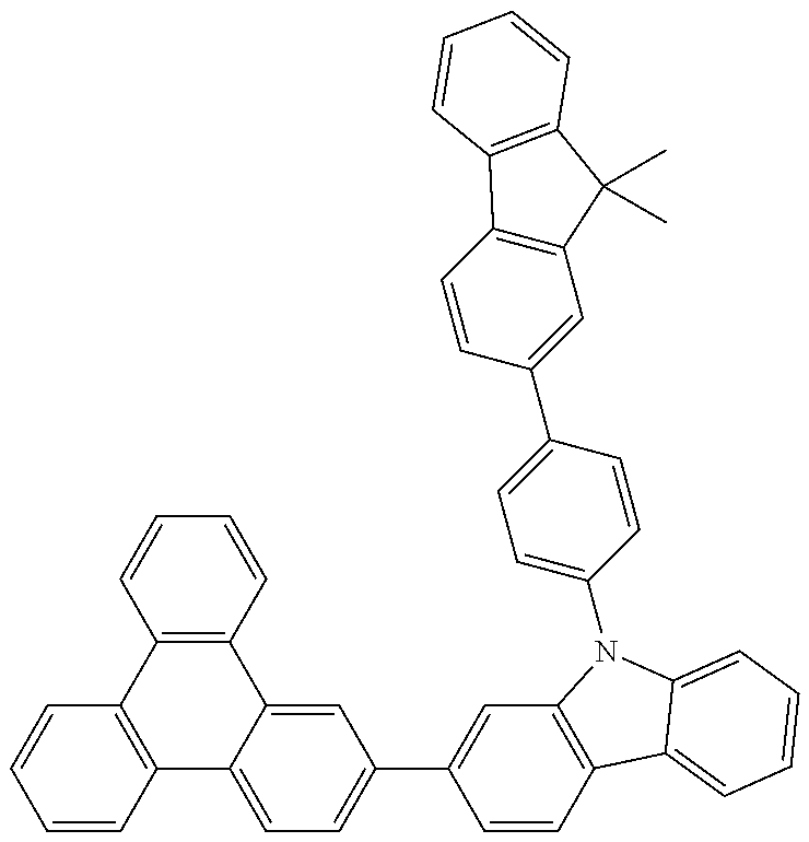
C1=CC2=C(C=C1)C1=C(C3=CC(C4=CC5=C(C=C4)C4=CC=CC=C4N5C4=CC=C(C5=CC6=C(C=C5)C5=C(C6(C)C)C=CC=C5)C=C4)=CC=C23)C=CC=C1
